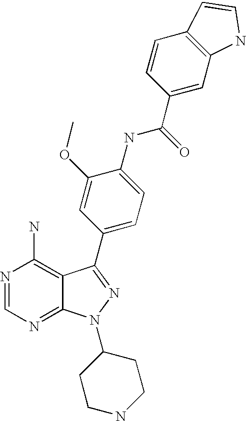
N1=CN=C2C(=C1N)C(C1=CC=C(NC(C3=CC4=C(C=C3)C=CN4)=O)C(OC)=C1)=NN2C1CCNCC1
